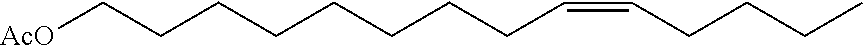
C(CCCCCCC[AcO])C=CCCCC
